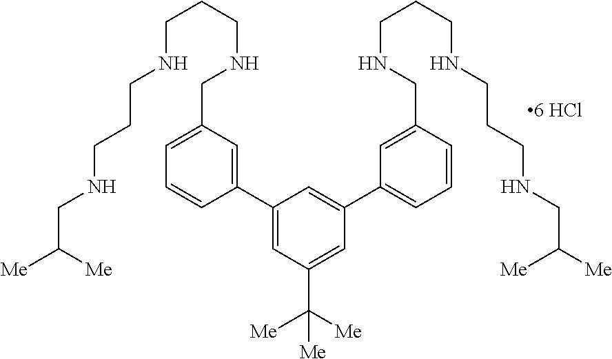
C1=C(CNCCCNCCCNCC([Me])[Me])C=C(C2=CC(C([Me])([Me])[Me])=CC(C3=CC=CC(CNCCCNCCCNCC([Me])[Me])=C3)=C2)C=C1
